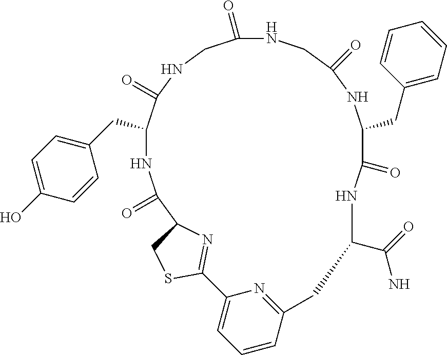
C1(C(N)=O)NC(=O)C(CC2=CC=CC=C2)NC(=O)CNC(=O)CNC(=O)C(CC2=CC=C(O)C=C2)NC(=O)C2CSC(=N2)C2=CC=CC(=N2)C1
